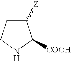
C1([Z])CCNC1[COOH]
